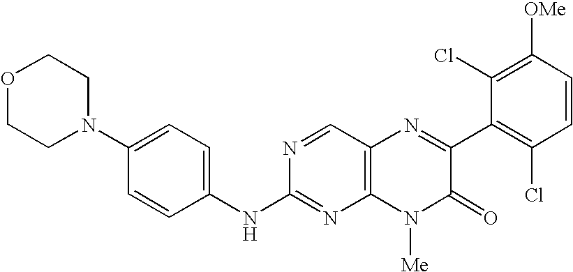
C1=CC(NC2=NC3=C(C=N2)N=C(C2=C(Cl)C=CC([OMe])=C2Cl)C(=O)N3[Me])=CC=C1N1CCOCC1
